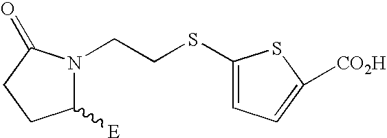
C1([E])N(CCSC2=CC=C([CO2H])S2)C(=O)CC1
